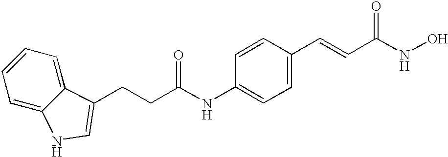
N(C1=CC=C(C=CC(NO)=O)C=C1)C(CCC1=CNC2=CC=CC=C21)=O
